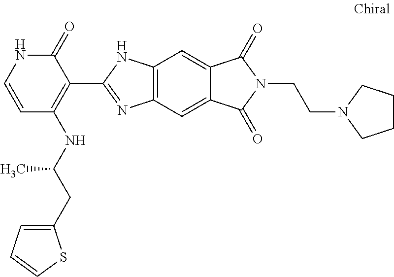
C1=CC(NC(CC2=CC=CS2)C)=C(C2=NC3=C(N2)C=C2C(=C3)C(=O)N(CCN3CCCC3)C2=O)C(=O)N1
